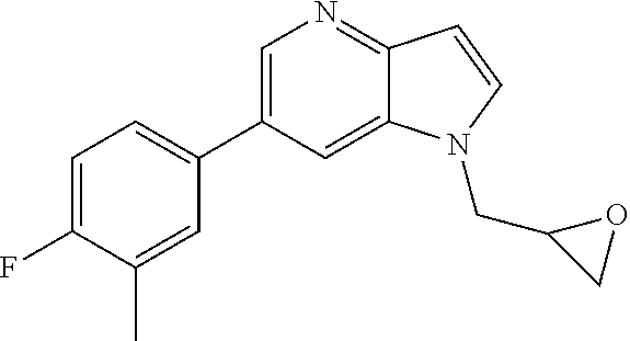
C1=C(C2=CC=C(F)C(C)=C2)C=C2C(=N1)C=CN2CC1CO1
